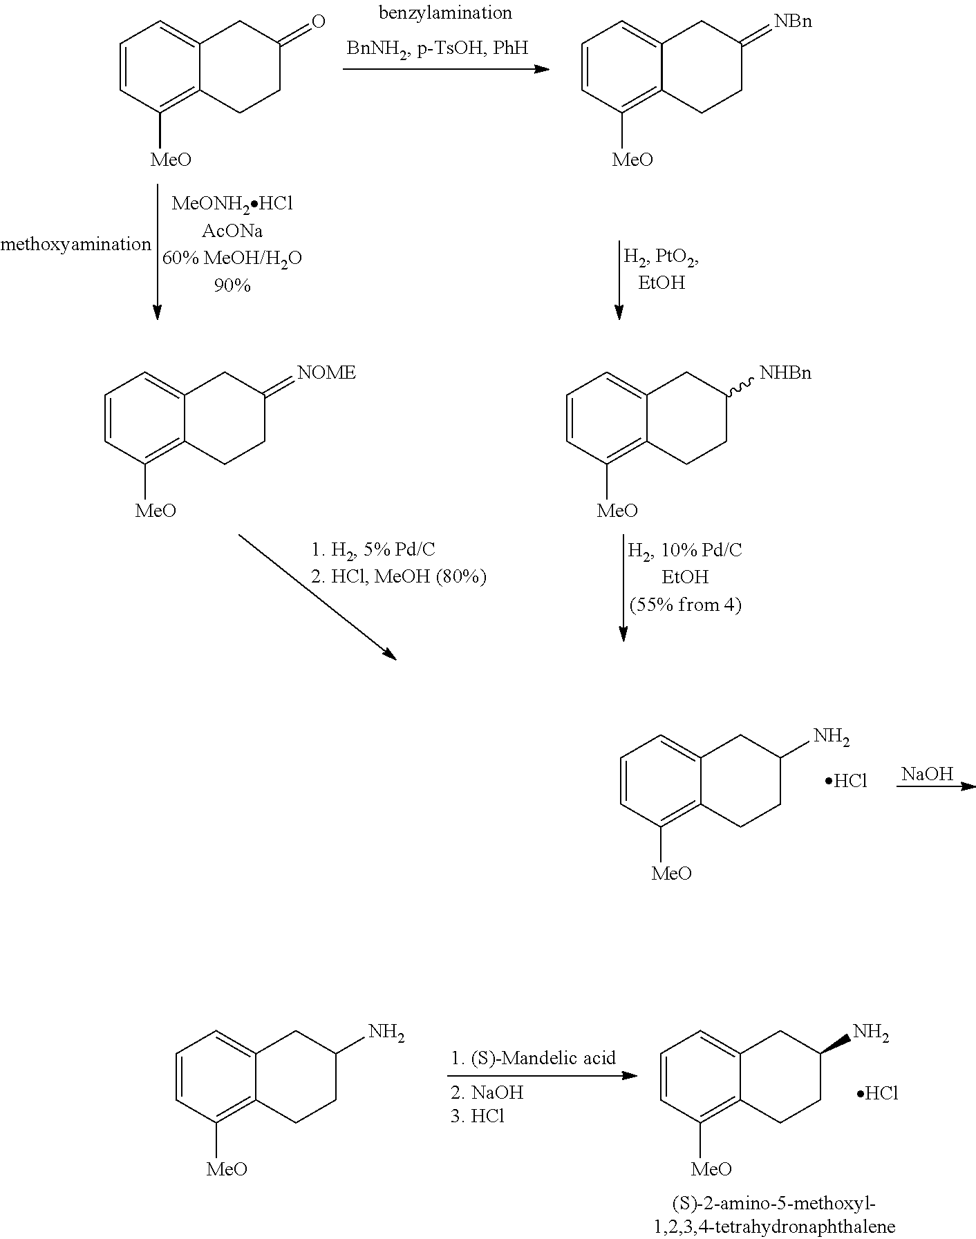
C1=CC([MeO])=C2C(=C1)CC(=[NOME])CC2.C1=CC([MeO])=C2C(=C1)CC([NHBn])CC2.C1=CC([MeO])=C2C(=C1)CC(N)CC2.Cl.[NaOH].C1=CC([MeO])=C2C(=C1)CC(N)CC2.C1=CC([MeO])=C2C(=C1)CC(N)CC2.Cl.C1=CC([MeO])=C2C(=C1)CC(=O)CC2.C1=CC([MeO])=C2C(=C1)CC(=[NBn])CC2
